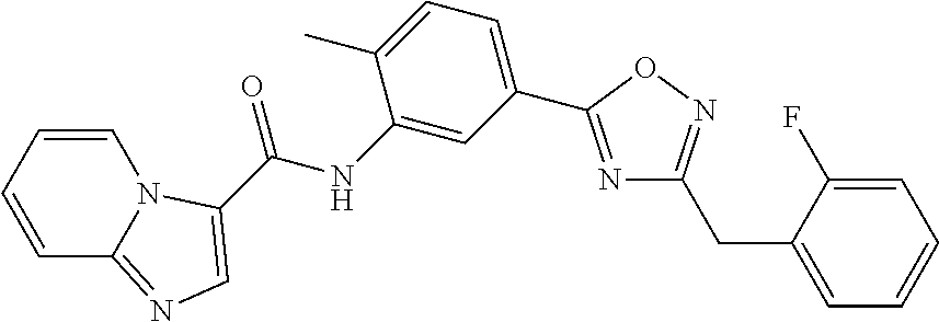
C1=CC=CN2C1=NC=C2C(NC1=CC(C2=NC(CC3=CC=CC=C3F)=NO2)=CC=C1C)=O
